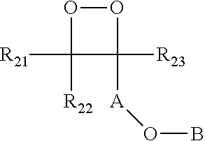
O1C([R22])([R21])C([A]OB)([R23])O1
